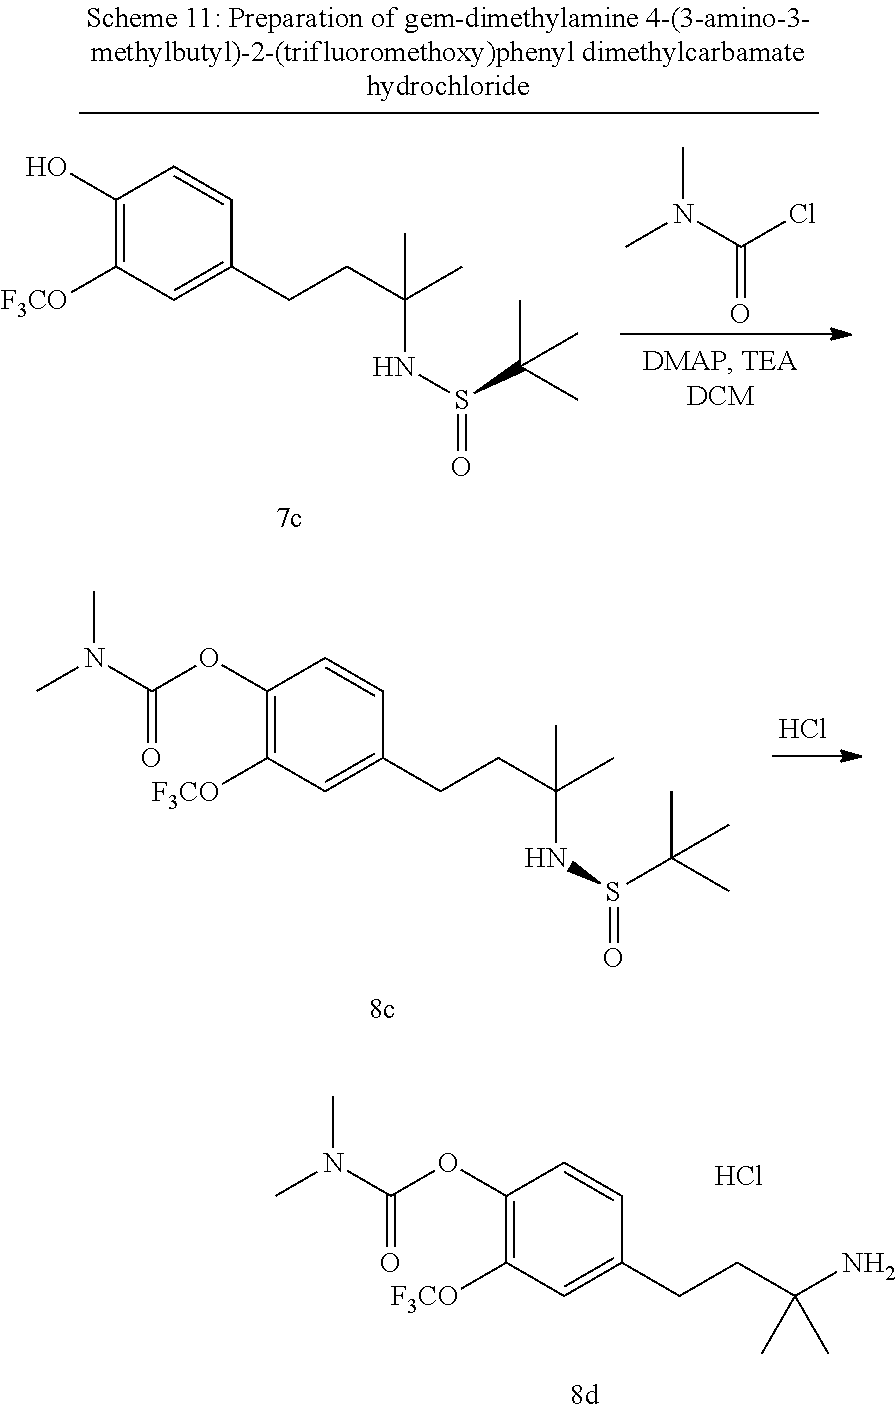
Cl.C1(OC(N(C)C)=O)=C([F3CO])C=C(CCC(C)(NS(=O)C(C)(C)C)C)C=C1.C1(OC(N(C)C)=O)=C([F3CO])C=C(CCC(N)(C)C)C=C1.Cl.CN(C(Cl)=O)C.C1(O)=C([F3CO])C=C(CCC(C)(NS(=O)C(C)(C)C)C)C=C1
